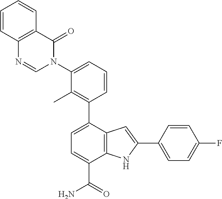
C1(C2=C(C)C(N3C(=O)C4=C(N=C3)C=CC=C4)=CC=C2)=CC=C(C(N)=O)C2=C1C=C(C1=CC=C(F)C=C1)N2
